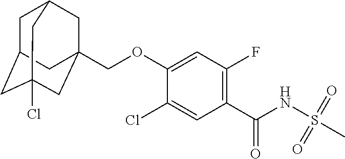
ClC1=CC(C(NS(C)(=O)=O)=O)=C(F)C=C1OCC12CC3CC(CC(Cl)(C1)C3)C2
